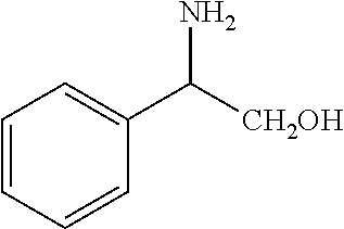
C1=CC=CC(C([CH2OH])N)=C1
